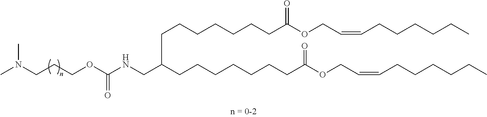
N(CCCOC(=O)NCC(CCCCCCCC(OCC=CCCCCCC)=O)CCCCCCCC(OCC=CCCCCCC)=O)(C)C
